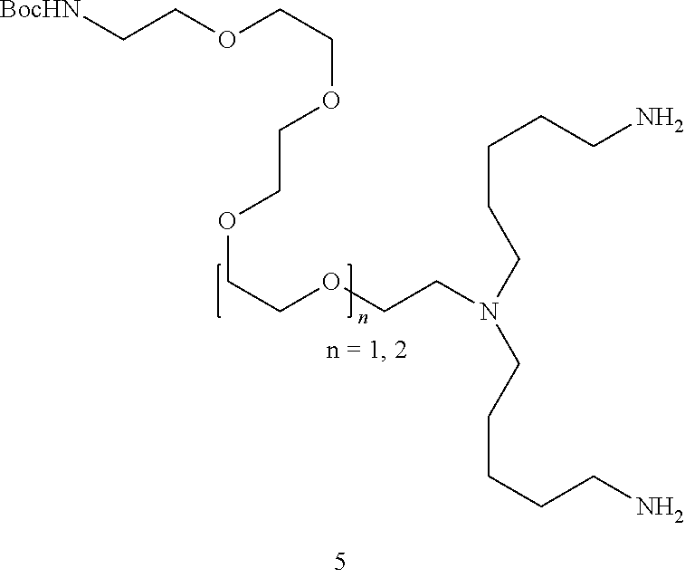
C(N(CCCCCN)CCCCCN)COCCOCCOCCOCC[BocHN]
